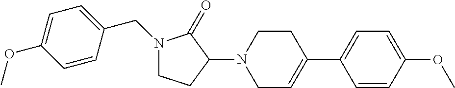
N1(CC2=CC=C(OC)C=C2)CCC(N2CC=C(C3=CC=C(OC)C=C3)CC2)C1=O
